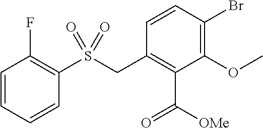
C1=CC=CC(S(CC2=C(C([OMe])=O)C(OC)=C(Br)C=C2)(=O)=O)=C1F
